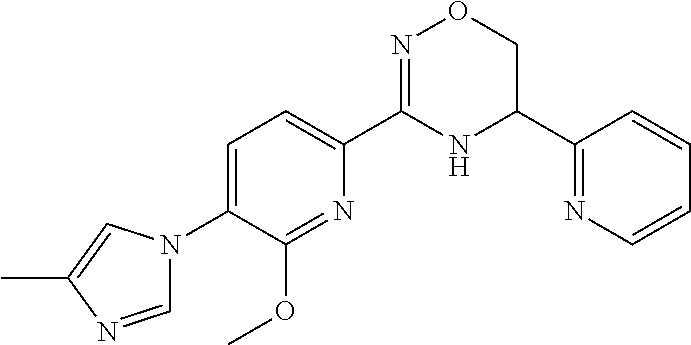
C1=C(N2C=NC(C)=C2)C(OC)=NC(C2=NOCC(C3=NC=CC=C3)N2)=C1
